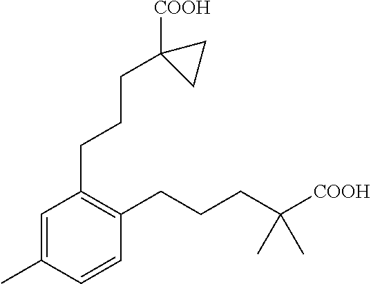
C1=C(C)C=CC(CCCC([COOH])(C)C)=C1CCCC1([COOH])CC1
